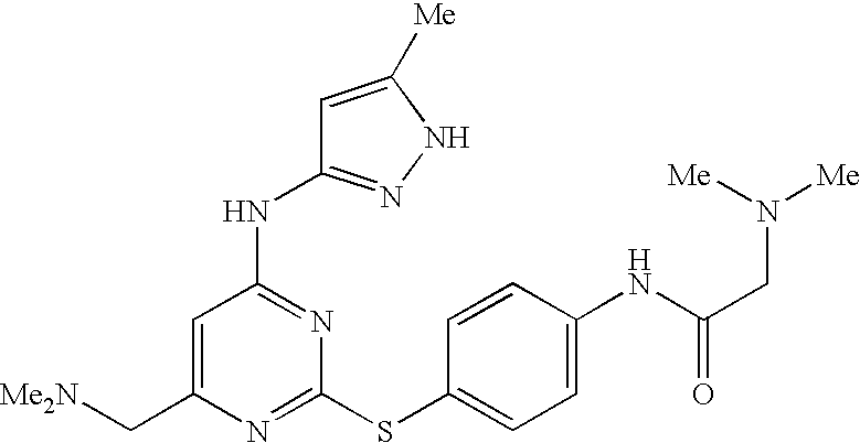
C1(C[Me2N])=CC(NC2=NNC([Me])=C2)=NC(SC2=CC=C(NC(CN([Me])[Me])=O)C=C2)=N1
